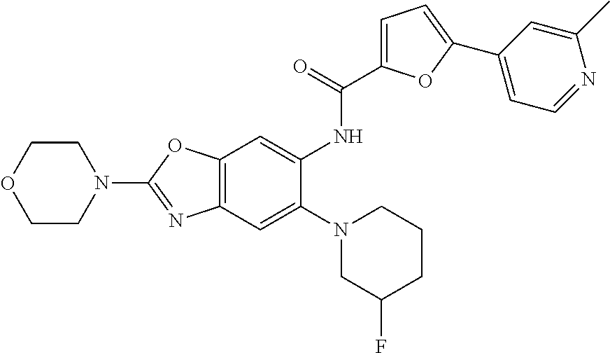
C12=C(OC(N3CCOCC3)=N1)C=C(NC(=O)C1=CC=C(C3=CC=NC(C)=C3)O1)C(N1CC(F)CCC1)=C2
